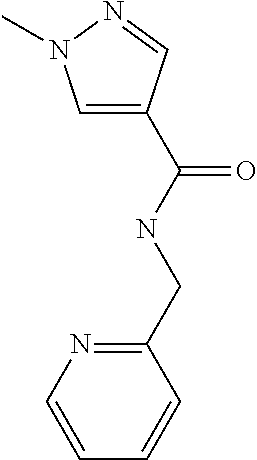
C1=C(C(NCC2=NC=CC=C2)=O)C=NN1C
